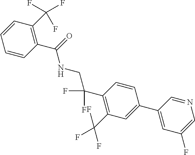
C1(C2=CC(F)=CN=C2)=CC(C(F)(F)F)=C(C(F)(F)CNC(C2=C(C(F)(F)F)C=CC=C2)=O)C=C1
